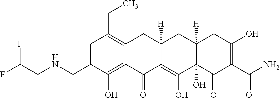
C1=C(CNCC(F)F)C(O)=C2C(=C1CC)CC1([H])C(=C(O)C3(O)C([H])(C1)CC(O)=C(C(N)=O)C3=O)C2=O
